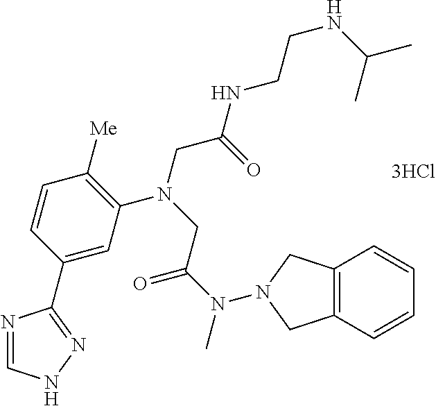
[3HCl].C1=C(C2=NNC=N2)C=CC([Me])=C1N(CC(NCCNC(C)C)=O)CC(N(C)N1CC2=C(C=CC=C2)C1)=O
